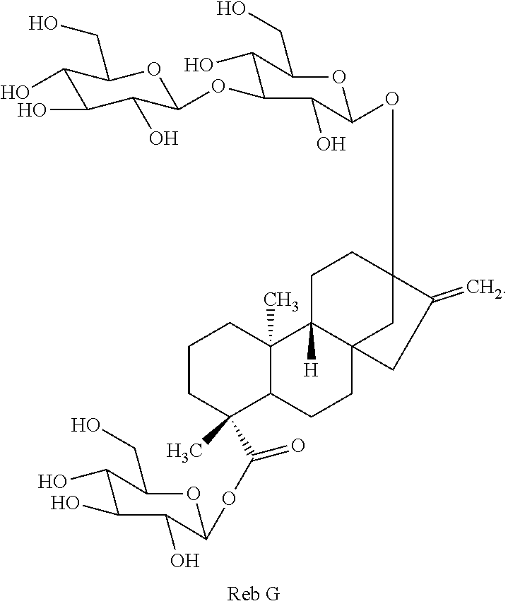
C1(O)C(O)C(O)C(OC2C(O)C(CO)OC(OC34CCC5([H])C(C3)(CC4=C)CCC3C5(C)CCCC3(C)C(=O)OC3OC(CO)C(O)C(O)C3O)C2O)OC1CO
